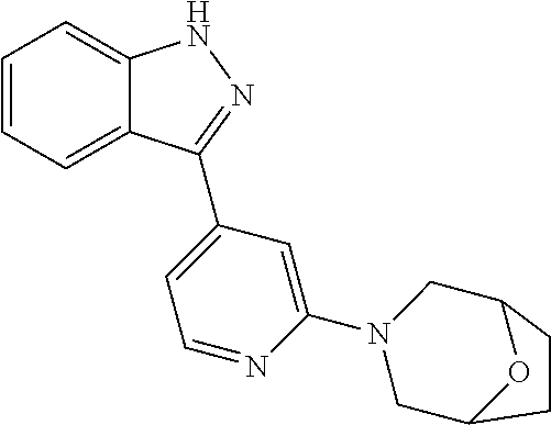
C1=CC=C2C(=C1)NN=C2C1=CC=NC(N2CC3OC(C2)CC3)=C1
